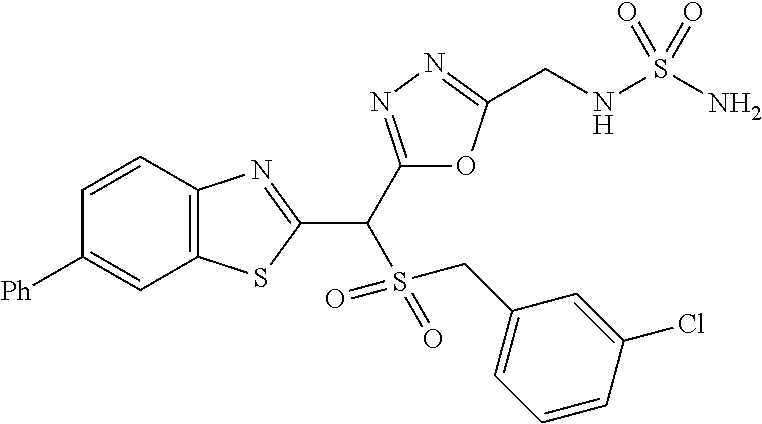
C12=C(C=CC([Ph])=C1)N=C(C(C1=NN=C(CNS(N)(=O)=O)O1)S(=O)(=O)CC1=CC=CC(Cl)=C1)S2
